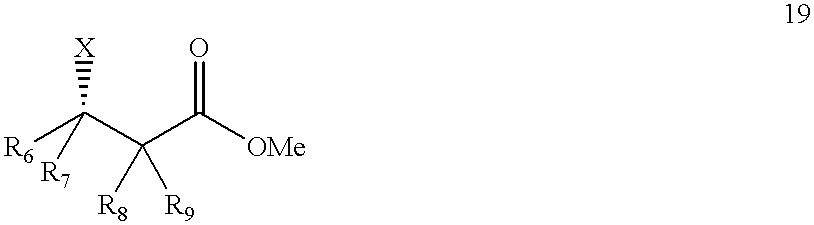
[R6]C(C(C([OMe])=O)([R8])[R9])([R7])[X]
